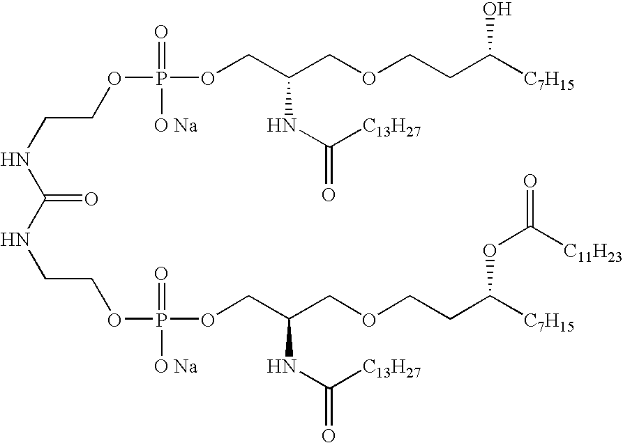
C(NC(=O)NCCOP([O Na])(=O)OCC(COCCC([C7H15])OC(=O)[C11H23])NC(=O)[C13H27])COP(=O)([O Na])OCC(COCCC([C7H15])O)NC([C13H27])=O
